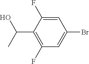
C1=C(F)C(C(C)O)=C(F)C=C1Br
